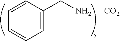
[CO2].C(N)C1=CC=CC=C1
